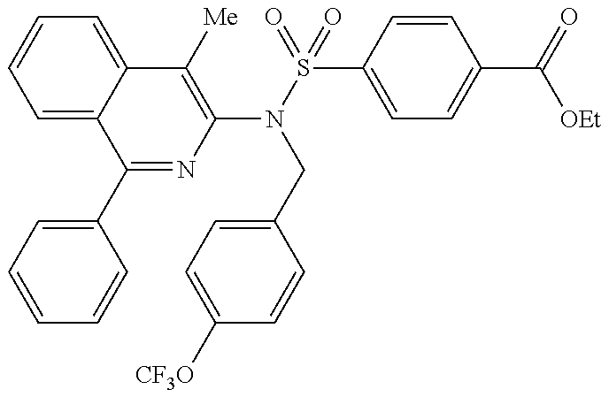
C1=C2C(=CC=C1)C([Me])=C(N(S(=O)(C1=CC=C(C(=O)[OEt])C=C1)=O)CC1=CC=C([CF3O])C=C1)N=C2C1=CC=CC=C1
